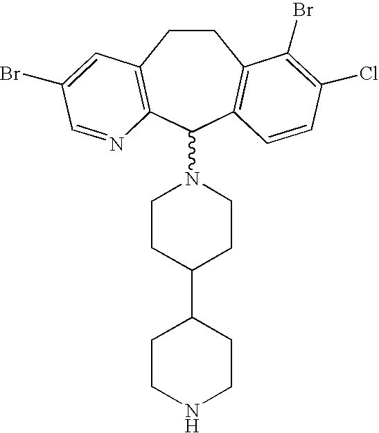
C1CC2=C(C(N3CCC(C4CCNCC4)CC3)C3=C1C(Br)=C(Cl)C=C3)N=CC(Br)=C2
